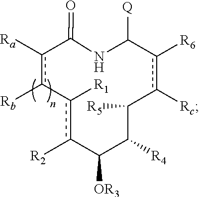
C1([OR3])c([R2])c([R1])-c([Rb])c([Ra])C(=O)NC([Q])c([R6])c([Rc])C([R5])C1[R4]
